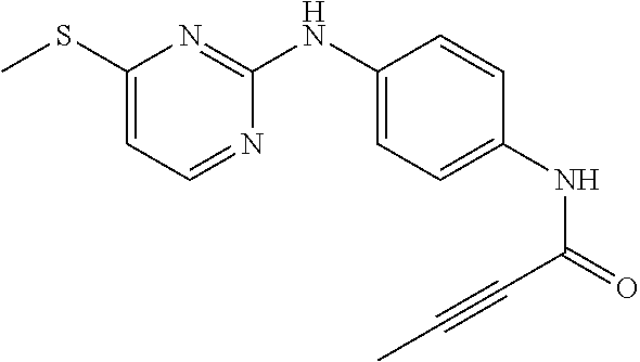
CSC1=CC=NC(NC2=CC=C(NC(=O)C#CC)C=C2)=N1
